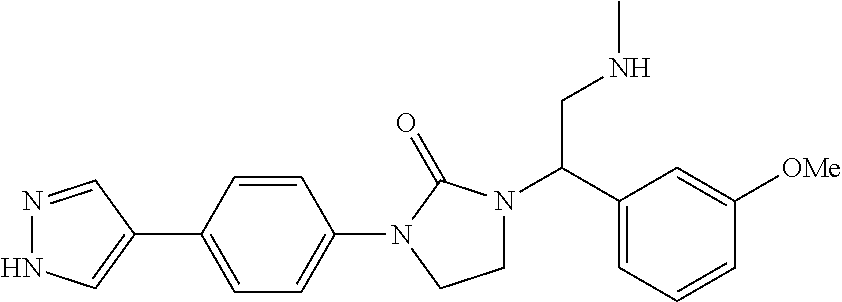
C1=CC(N2CCN(C(C3=CC=CC([OMe])=C3)CNC)C2=O)=CC=C1C1=CNN=C1
